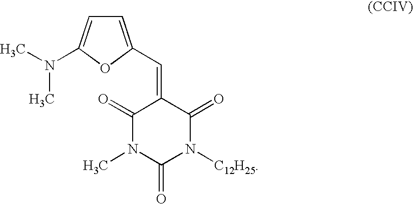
O1C(C=C2C(=O)N(C)C(=O)N([C12H25])C2=O)=CC=C1N(C)C
